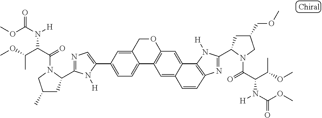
C1=C(C2=CC=C3C(=C2)COC2=C3C=C3C(=C2)C2=C(N=C(C4CC(COC)CN4C(=O)C(C(OC)C)N([H])C(OC)=O)N2[H])C=C3)N([H])C(C2CC(C)CN2C(=O)C(C(OC)C)N([H])C(OC)=O)=N1
